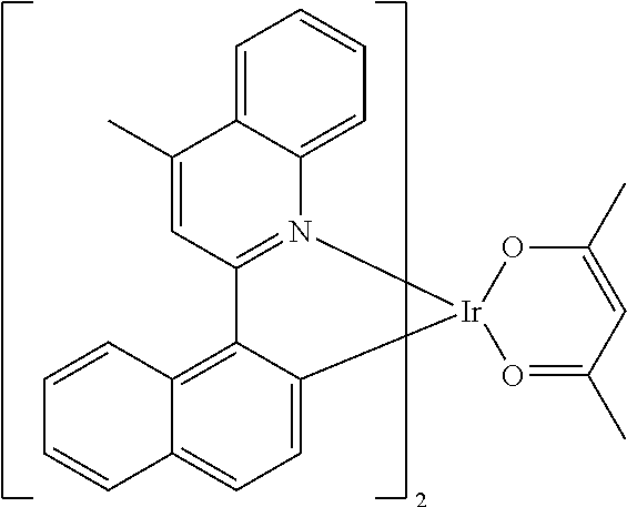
C12=CC=C3C(=C1C1=N(C4=CC=CC=C4C(C)=C1)[Ir]21O=C(C)C=C(C)O1)C=CC=C3
